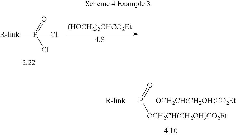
[R-link]P([OCH2CH(CH2OH)CO2Et])(=O)[OCH2CH(CH2OH)CO2Et].[(HOCH2)2CHCO2Et].[R-link]P(Cl)(=O)Cl
